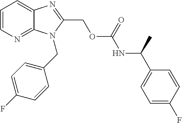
C1=CN=C2C(=C1)N=C(COC(NC(C1=CC=C(F)C=C1)C)=O)N2CC1=CC=C(F)C=C1
